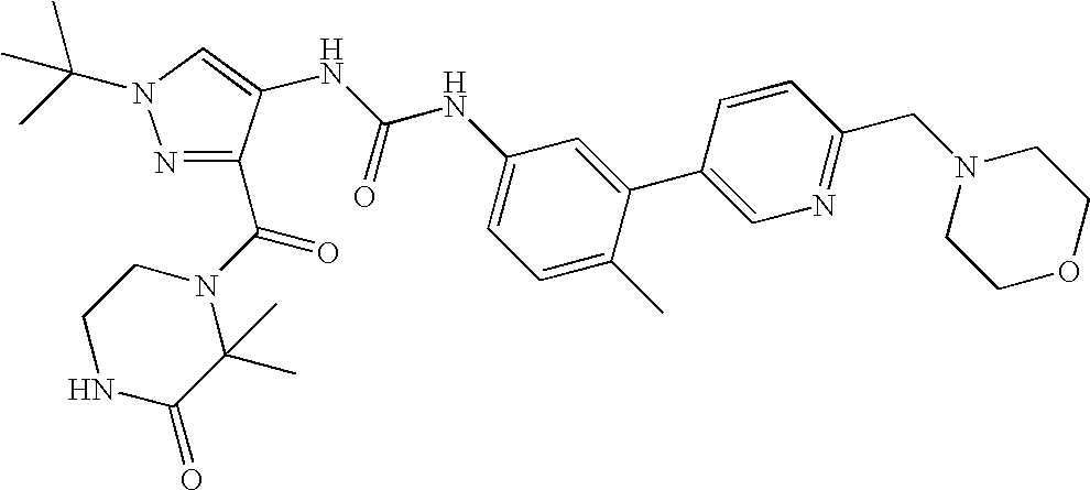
N1=C(C(=O)N2CCNC(=O)C2(C)C)C(NC(NC2=CC=C(C)C(C3=CN=C(CN4CCOCC4)C=C3)=C2)=O)=CN1C(C)(C)C
